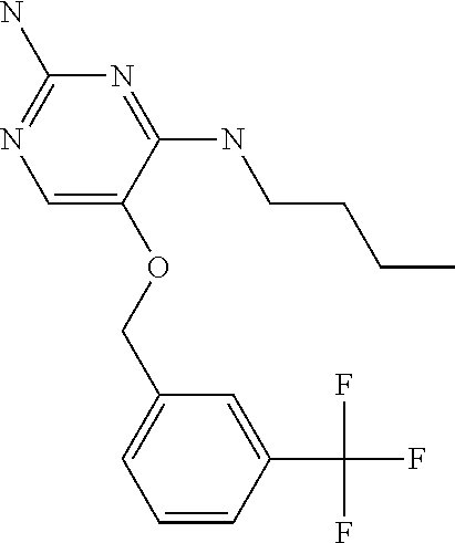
C1=C(OCC2=CC=CC(C(F)(F)F)=C2)C(NCCCC)=NC(N)=N1
